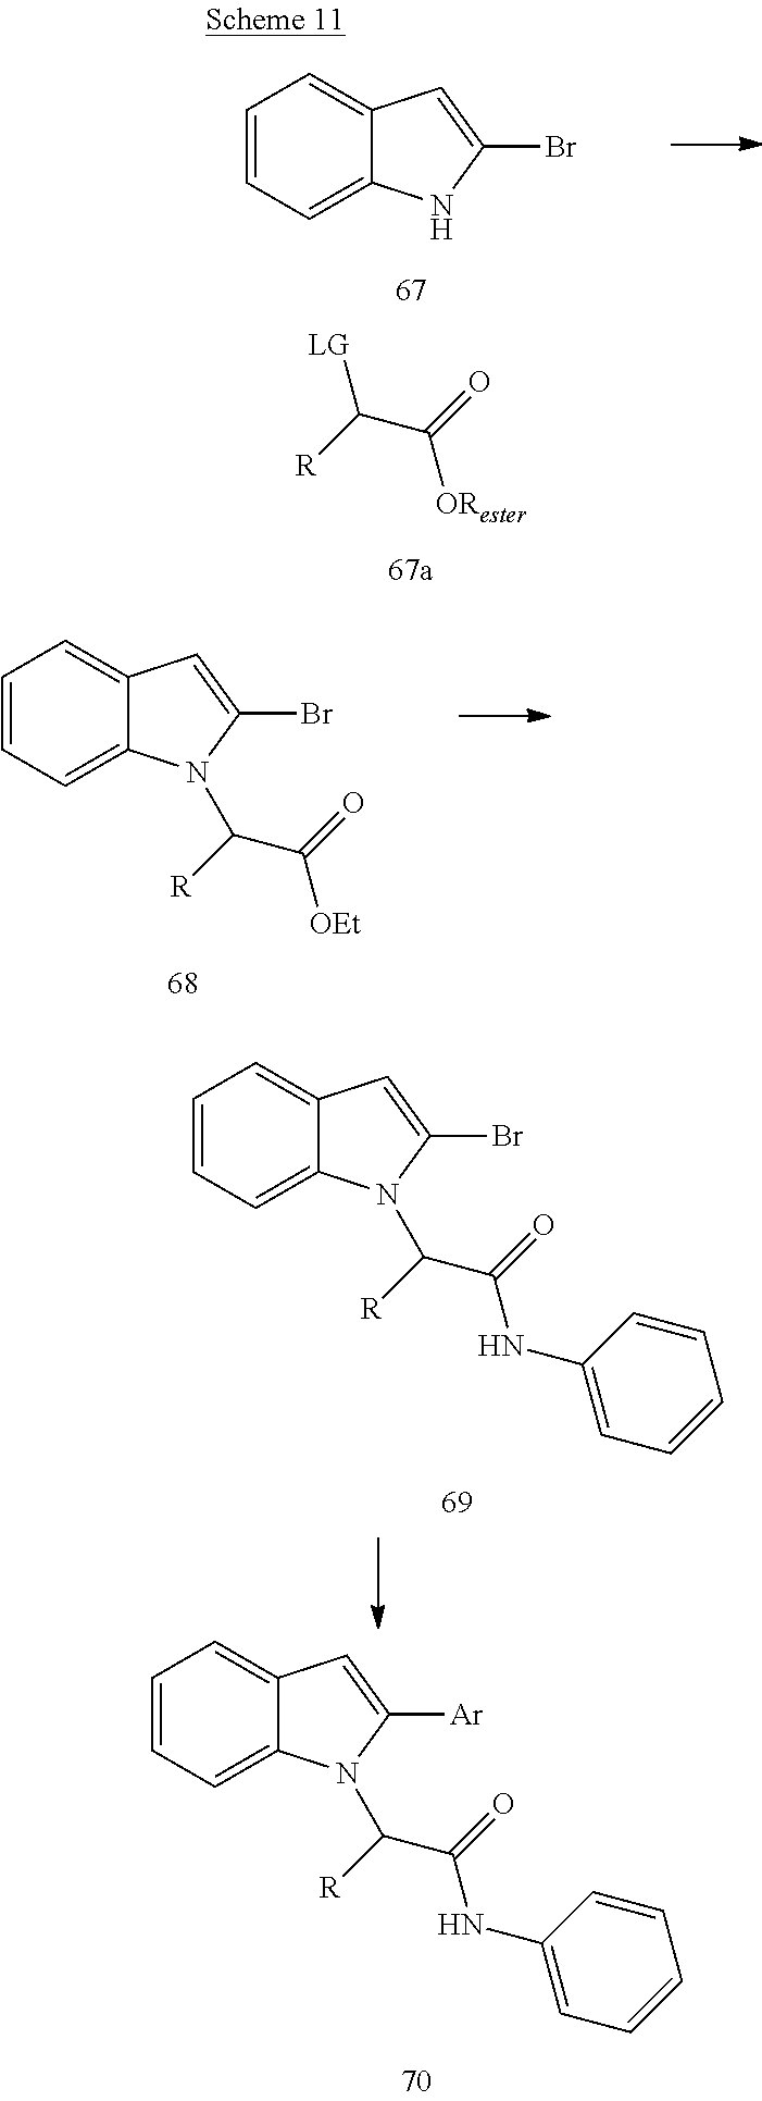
C1=CC=C2C(=C1)C=C([Ar])N2C(C(NC1=CC=CC=C1)=O)[R].C(C([R])[LG])([ORester])=O.C1=CC=C2C(=C1)C=C(Br)N2.C1=CC=C2C(=C1)C=C(Br)N2C(C([OEt])=O)[R].C1=CC=C2C(=C1)C=C(Br)N2C(C(NC1=CC=CC=C1)=O)[R]
